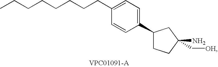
C1(C2CCC(C[OH])(N)C2)=CC=C(CCCCCCCC)C=C1
